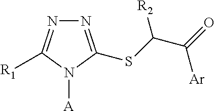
[A]N1C([R1])=NN=C1SC(C(=O)[Ar])[R2]
